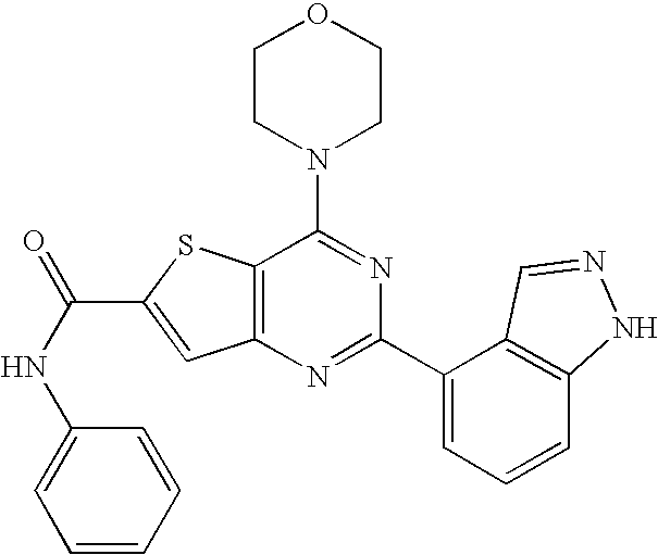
C1CN(C2=NC(C3=CC=CC4=C3C=NN4)=NC3=C2SC(C(NC2=CC=CC=C2)=O)=C3)CCO1
